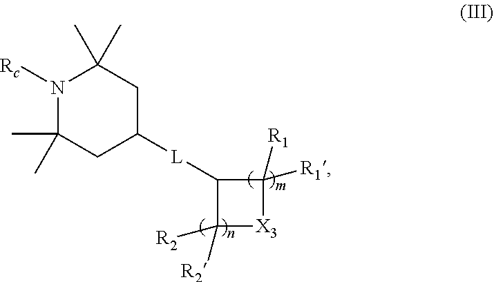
C1(C)(C)N([Rc])C(C)(C)CC([L]C2C([R2])([R2])[X3]C2([R1])[R1])C1
